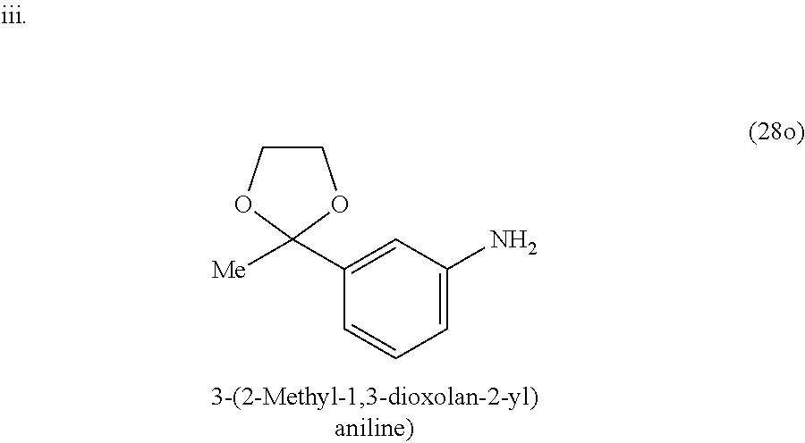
C1(C2([Me])OCCO2)=CC(N)=CC=C1
